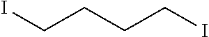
ICCCCI
